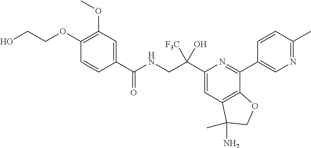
C1(C(NCC(C2=CC3=C(C(C4=CN=C(C)C=C4)=N2)OCC3(N)C)([F3C])O)=O)=CC(OC)=C(OCCO)C=C1
